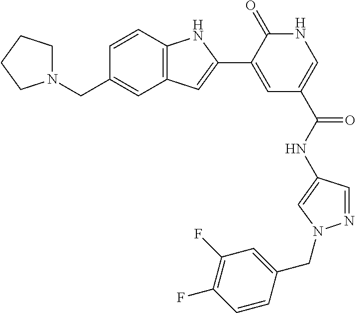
C12=C(C=CC(CN3CCCC3)=C1)NC(C1=CC(C(=O)NC3=CN(CC4=CC(F)=C(F)C=C4)N=C3)=CNC1=O)=C2
